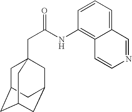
C1C2CC3CC(CC1(CC(=O)NC1=C4C(=CC=C1)C=NC=C4)C3)C2
